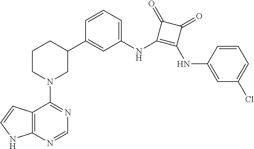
C12=C(N=CN=C1N1CC(C3=CC(NC4=C(NC5=CC(Cl)=CC=C5)C(=O)C4=O)=CC=C3)CCC1)NC=C2
